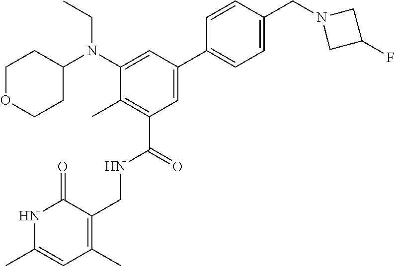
C1OCCC(N(C2=CC(C3=CC=C(CN4CC(F)C4)C=C3)=CC(C(NCC3=C(C)C=C(C)NC3=O)=O)=C2C)CC)C1
